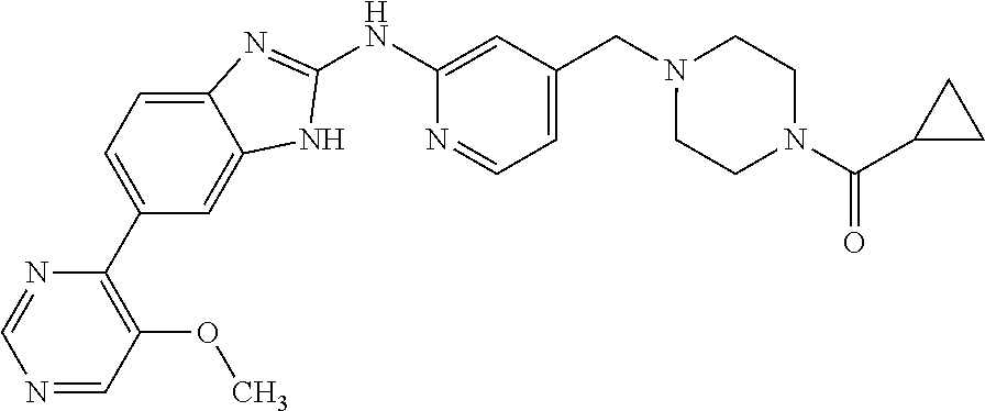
C1(C2=CC=C3C(=C2)NC(NC2=CC(CN4CCN(C(C5CC5)=O)CC4)=CC=N2)=N3)=C(OC)C=NC=N1
